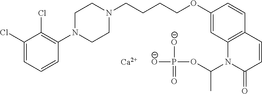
C1(Cl)=CC=CC(N2CCN(CCCCOC3=CC4=C(C=C3)C=CC(=O)N4C(OP(=O)([O-])[O-])C)CC2)=C1Cl.[Ca]
